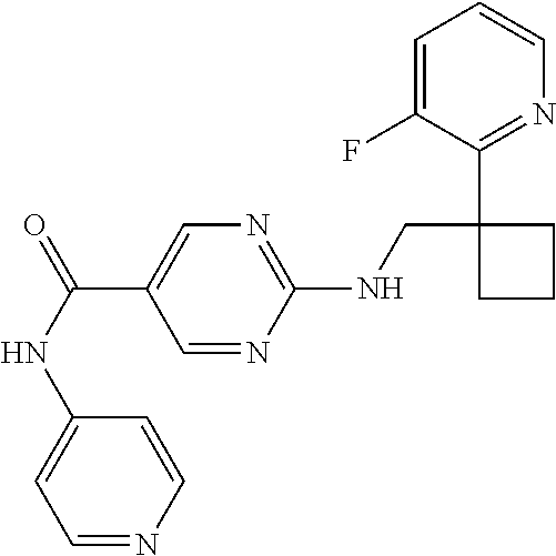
C1(NCC2(C3=NC=CC=C3F)CCC2)=NC=C(C(=O)NC2=CC=NC=C2)C=N1
